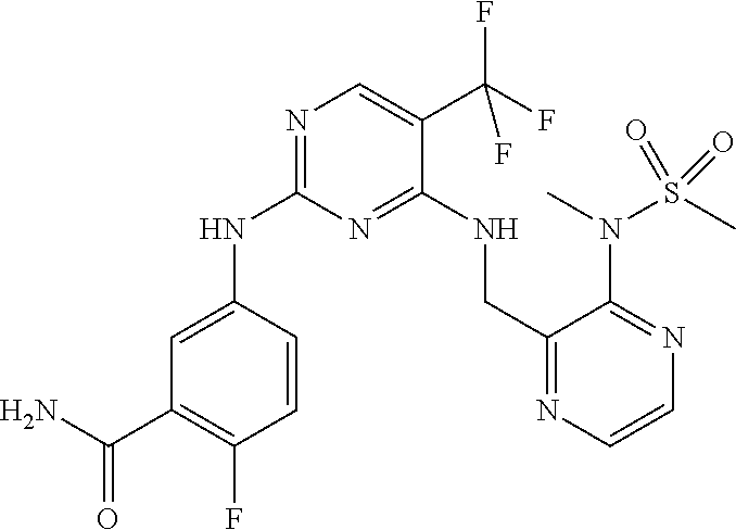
C1=C(NC2=NC=C(C(F)(F)F)C(NCC3=NC=CN=C3N(C)S(C)(=O)=O)=N2)C=CC(F)=C1C(=O)N
